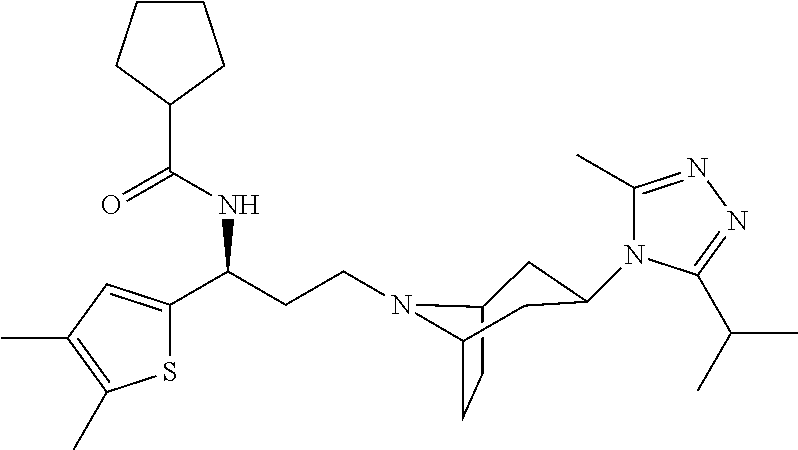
C(CCN1C2CC(N3C(C)=NN=C3C(C)C)CC1CC2)(C1=CC(C)=C(C)S1)NC(=O)C1CCCC1
